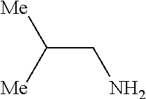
NCC([Me])[Me]
